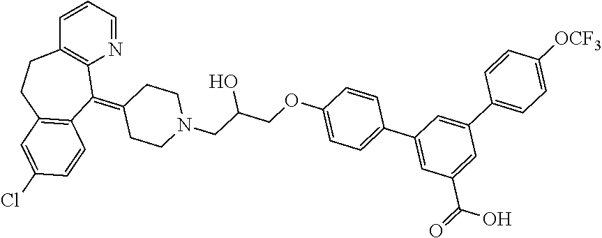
C1(=C2C3=C(CCC4=C2C=CC(Cl)=C4)C=CC=N3)CCN(CC(COC2=CC=C(C3=CC(C(=O)O)=CC(C4=CC=C([OCF3])C=C4)=C3)C=C2)O)CC1
